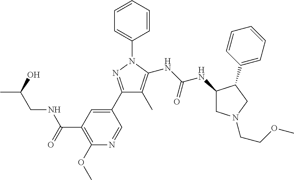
C1(C2=CC(C(=O)NCC(C)O)=C(OC)N=C2)=NN(C2=CC=CC=C2)C(NC(NC2CN(CCOC)CC2C2=CC=CC=C2)=O)=C1C
